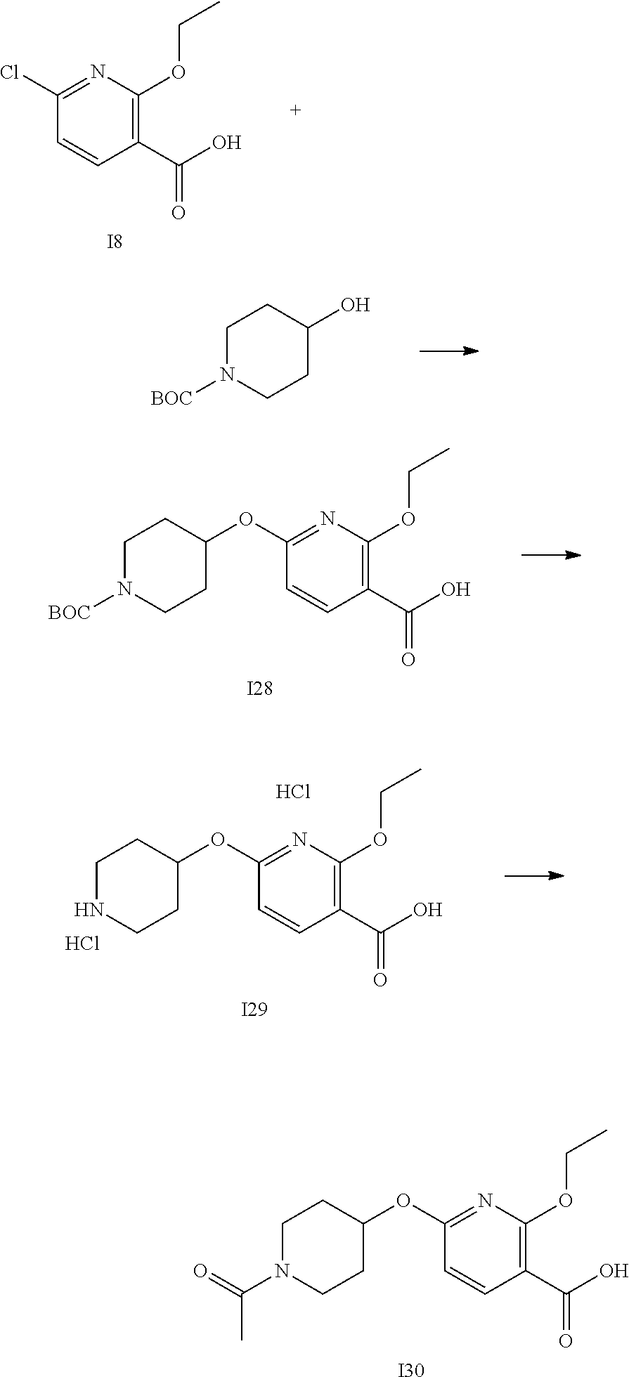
C1(C(O)=O)=C(OCC)N=C(Cl)C=C1.[I8].C1N([BOC])CCC(O)C1.C1N([BOC])CCC(OC2=NC(OCC)=C(C(O)=O)C=C2)C1.[I28].C1N(C(=O)C)CCC(OC2=NC(OCC)=C(C(O)=O)C=C2)C1.[I30].C1NCCC(OC2=NC(OCC)=C(C(O)=O)C=C2)C1.Cl.[I29].Cl
